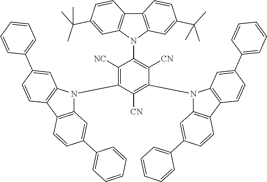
C12=C(N(C3=C([CN])C(N4C5=C(C6=C4C=C(C4=CC=CC=C4)C=C6)C=CC(C4=CC=CC=C4)=C5)=C([CN])C(N4C5=C(C6=C4C=C(C4=CC=CC=C4)C=C6)C=CC(C4=CC=CC=C4)=C5)=C3[NC])C3=C1C=CC(C(C)(C)C)=C3)C=C(C(C)(C)C)C=C2
